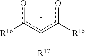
oc(c(c(o)[R16])[R17])[R16]
